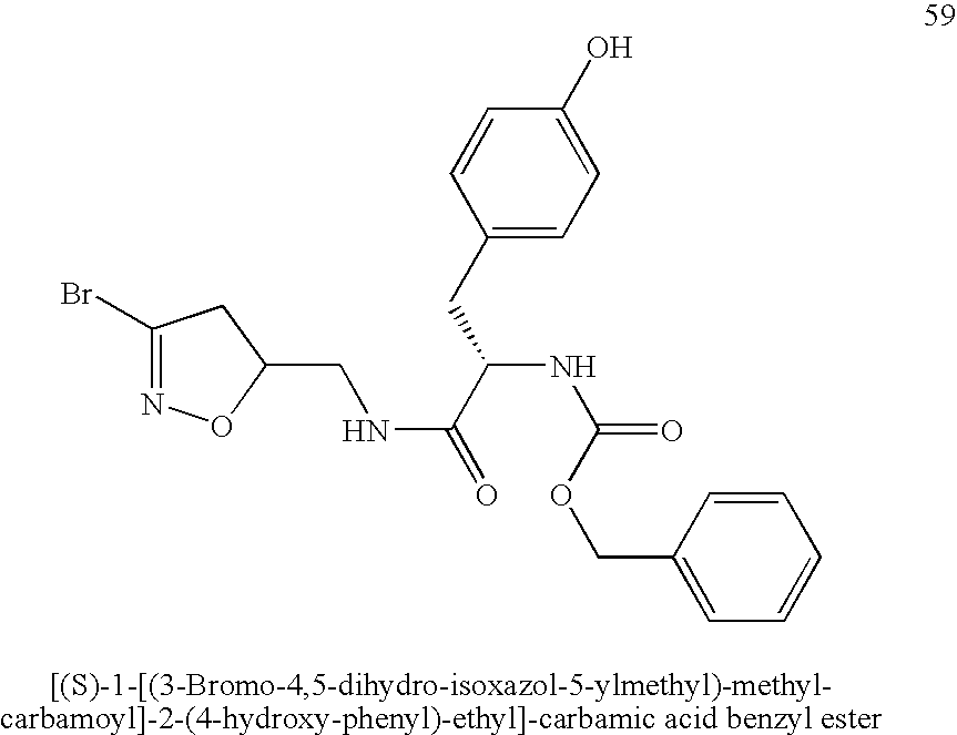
C1(CC(NC(=O)OCC2=CC=CC=C2)C(=O)NCC2CC(Br)=NO2)=CC=C(O)C=C1
